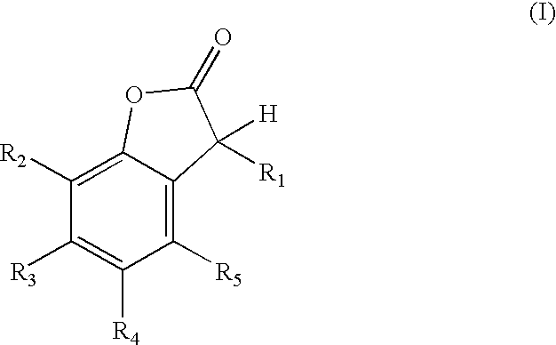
C1([R2])=C2C(=C([R5])C([R4])=C1[R3])C([R1])([H])C(=O)O2
